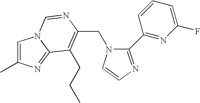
C(N1C(C2=NC(F)=CC=C2)=NC=C1)C1=C(CCC)C2=NC(C)=CN2C=N1
